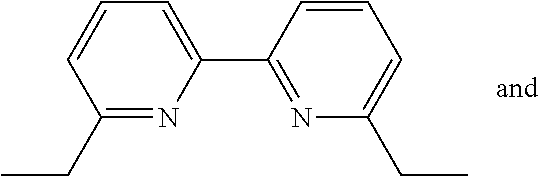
C1(CC)=NC(C2=NC(CC)=CC=C2)=CC=C1
